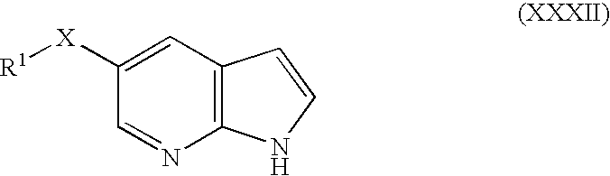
C1([X][R1])=CC2=C(N=C1)NC=C2
